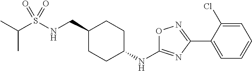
CC(S(NCC1CCC(NC2=NC(C3=CC=CC=C3Cl)=NO2)CC1)(=O)=O)C
